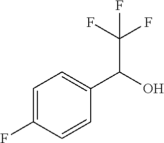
C1=C(F)C=CC(C(O)C(F)(F)F)=C1
